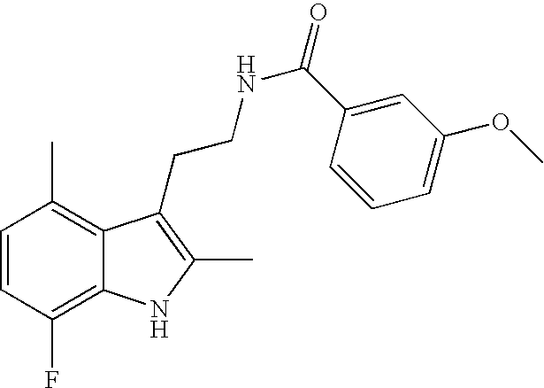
C1=CC(F)=C2C(=C1C)C(CCNC(=O)C1=CC(OC)=CC=C1)=C(C)N2
